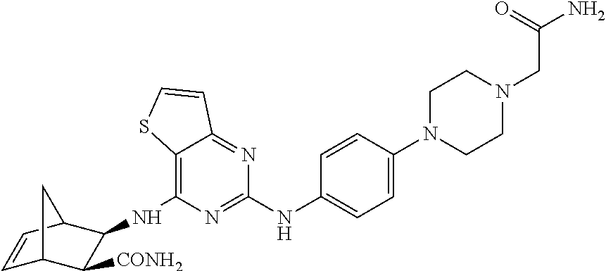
C12=C(NC3C([CONH2])C4C=CC3C4)N=C(NC3=CC=C(N4CCN(CC(N)=O)CC4)C=C3)N=C1C=CS2
